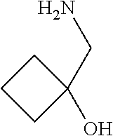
C1CCC1(CN)O
